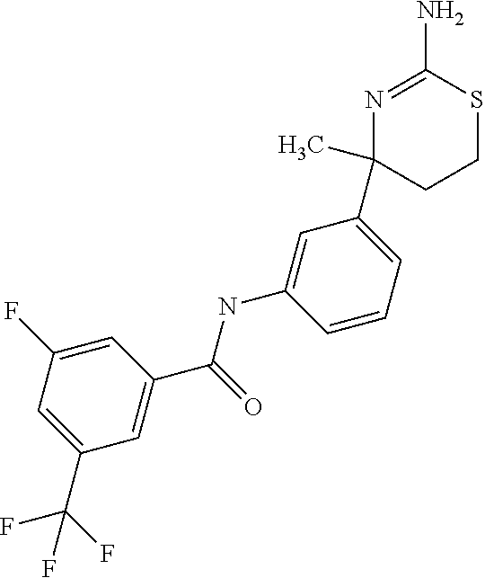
C1(C)(C2=CC=CC(NC(C3=CC(C(F)(F)F)=CC(F)=C3)=O)=C2)CCSC(N)=N1
